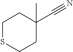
C1SCCC(C)(C#N)C1
